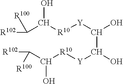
C(C([R10][Y]C(O)C([Y][R10]C(C([R102])[R100])O)O)O)([R102])[R100]
